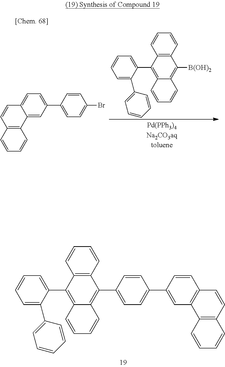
C12=C(C(C3=CC=CC=C3C3=CC=CC=C3)=C3C(=C1C1=CC=C(C4=CC5=C(C=C4)C=CC4=C5C=CC=C4)C=C1)C=CC=C3)C=CC=C2.C12=C(C(C3=CC=CC=C3C3=CC=CC=C3)=C3C(=C1[B(OH)2])C=CC=C3)C=CC=C2.C12=CC=C(C3=CC=C(Br)C=C3)C=C1C1=C(C=C2)C=CC=C1
